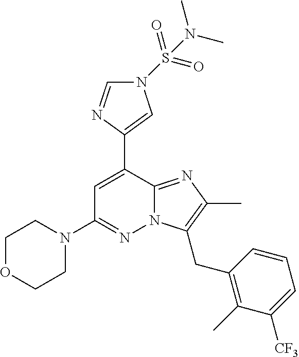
C1OCCN(C2=NN3C(=NC(C)=C3CC3=C(C)C([CF3])=CC=C3)C(C3=CN(S(=O)(=O)N(C)C)C=N3)=C2)C1
